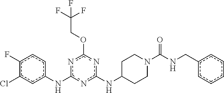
O(c1nc(Nc2cc(Cl)c(F)cc2)nc(NC2CCN(C(=O)NCc3ccccc3)CC2)n1)CC(F)(F)F
